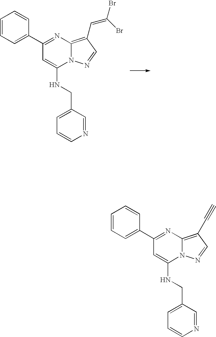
C1(C2=CC=CC=C2)=NC2=C(C=C(Br)Br)C=NN2C(NCC2=CC=CN=C2)=C1.C1(C2=CC=CC=C2)=NC2=C(C#C)C=NN2C(NCC2=CC=CN=C2)=C1
